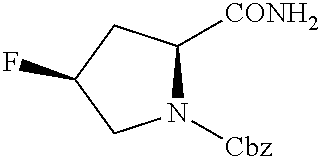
[CONH2]C1N([Cbz])CC(F)C1
